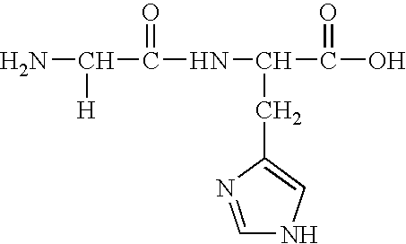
NC([H])C(=O)NC(CC1=CNC=N1)C(O)=O
